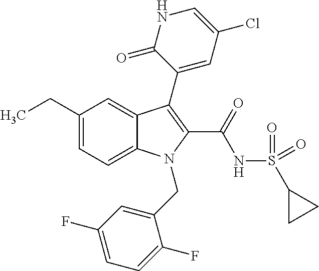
C12=CC=C(CC)C=C1C(C1=CC(Cl)=CNC1=O)=C(C(=O)NS(C1CC1)(=O)=O)N2CC1=CC(F)=CC=C1F
